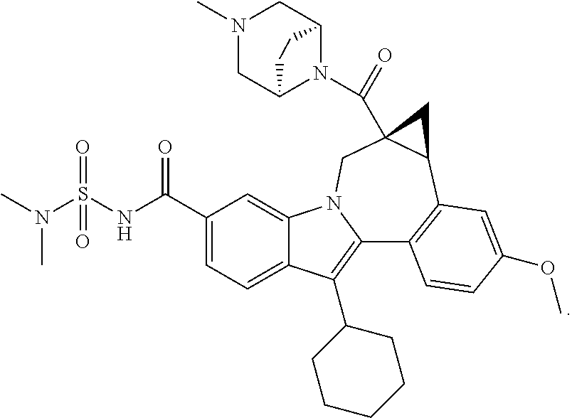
C1(C(NS(N(C)C)(=O)=O)=O)=CC=C2C(=C1)N1C(=C2C2CCCCC2)C2=C(C3C(C(=O)N4C5CN(C)CC4CC5)(C1)C3)C=C(OC)C=C2
